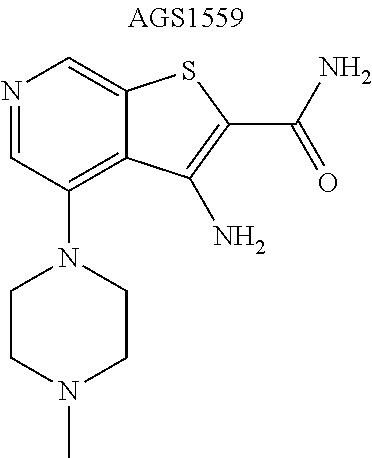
N1=CC(N2CCN(C)CC2)=C2C(=C1)SC(C(N)=O)=C2N
